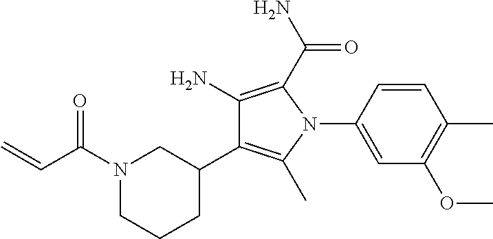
N1(C(C=C)=O)CCCC(C2=C(C)N(C3=CC(OC)=C(C)C=C3)C(C(=O)N)=C2N)C1
